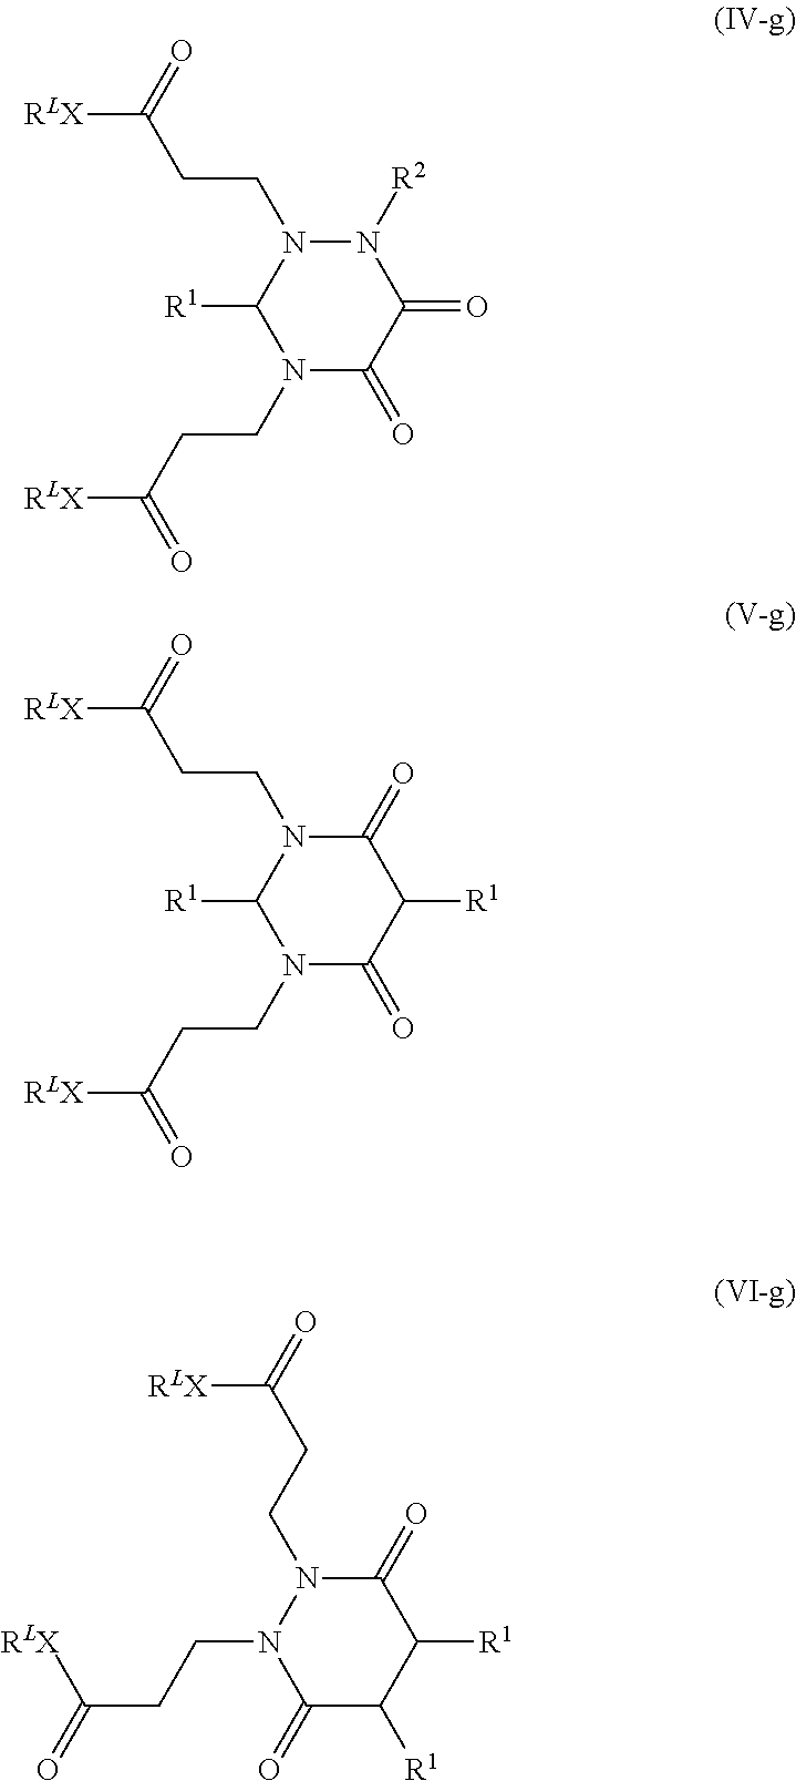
C1(=O)N(CCC(=O)[RLX])N(CCC([RLX])=O)C(=O)C([R1])C1[R1].C1(=O)N(CCC([RLX])=O)C([R1])N(CCC([RLX])=O)C(=O)C1[R1].N1([R2])C(=O)C(=O)N(CCC([RLX])=O)C([R1])N1CCC([RLX])=O
